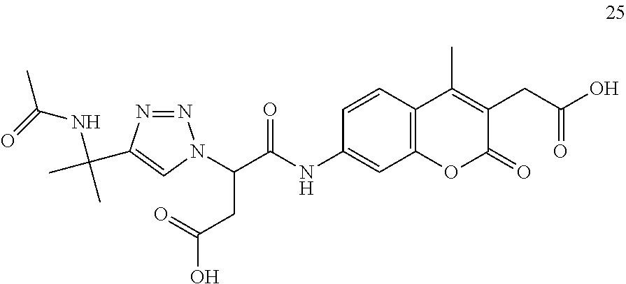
C1=CC2=C(C=C1NC(=O)C(CC(=O)O)N1N=NC(C(NC(=O)C)(C)C)=C1)OC(=O)C(CC(=O)O)=C2C
